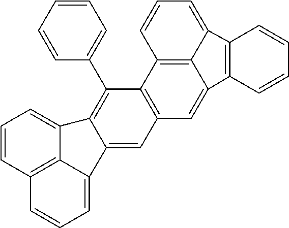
C12=C3C4=C(C=C1C1=C(C2=CC=C3)C=CC=C1)C=C1C(=C4C2=CC=CC=C2)C2=CC=CC3=C2C1=CC=C3
